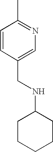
C1=CC(CNC2CCCCC2)=CN=C1C
